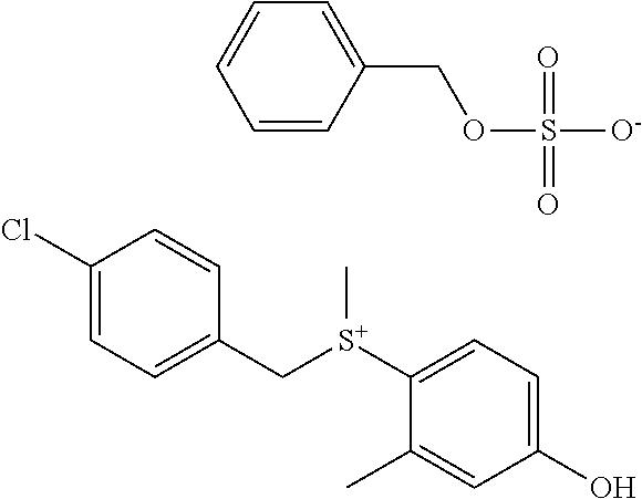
C1(Cl)=CC=C(C[S+](C2=CC=C(O)C=C2C)C)C=C1.C1=CC(COS([O-])(=O)=O)=CC=C1
